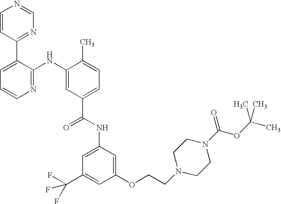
N1=C(NC2=CC(C(NC3=CC(C(F)(F)F)=CC(OCCN4CCN(C(OC(C)(C)C)=O)CC4)=C3)=O)=CC=C2C)C(C2=NC=NC=C2)=CC=C1
